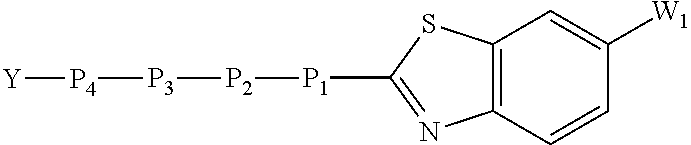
C12=C(SC([P1][P2][P3][P4][Y])=N1)C=C([W1])C=C2
